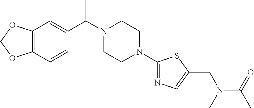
C12=C(C=CC(C(N3CCN(C4=NC=C(CN(C(C)=O)C)S4)CC3)C)=C1)OCO2
